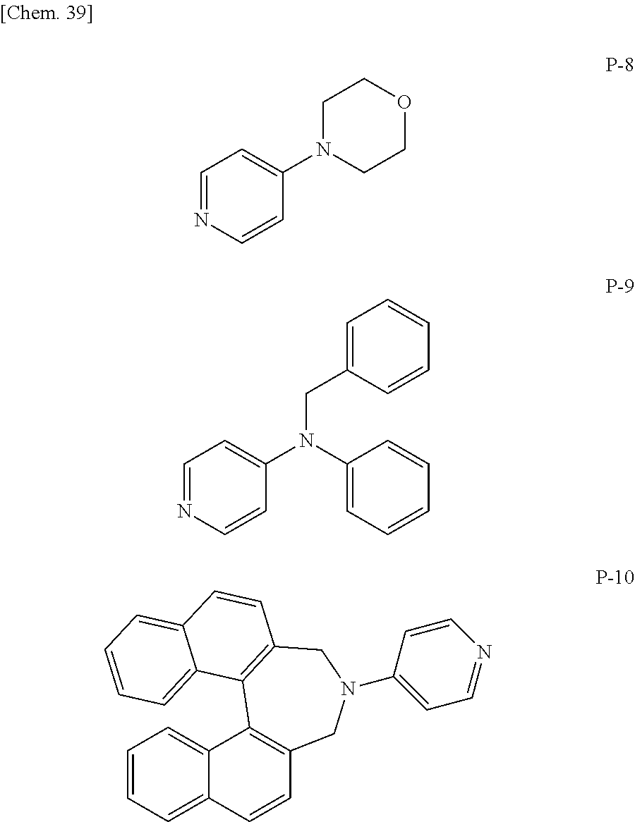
C1=NC=CC(N2CCOCC2)=C1.C1=NC=CC(N(C2=CC=CC=C2)CC2=CC=CC=C2)=C1.C1=CC=C2C(=C1)C1=C(C=C2)CN(C2=CC=NC=C2)CC2=C1C1=CC=CC=C1C=C2
